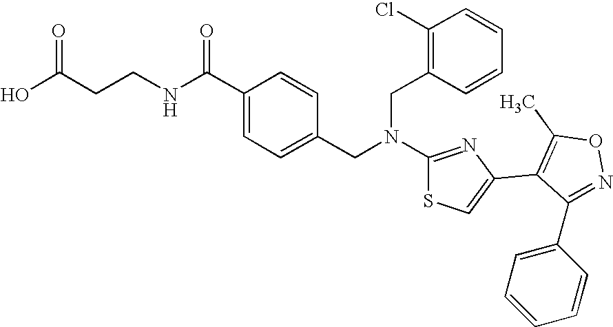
C(CCNC(C1=CC=C(CN(CC2=C(Cl)C=CC=C2)C2=NC(C3=C(C)ON=C3C3=CC=CC=C3)=CS2)C=C1)=O)(O)=O
